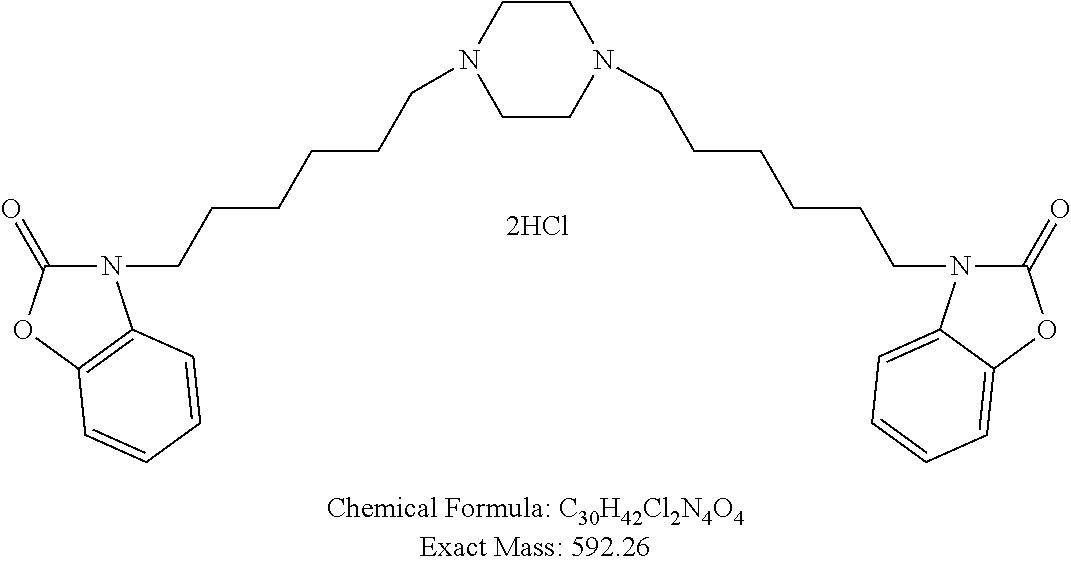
C1CN(CCCCCCN2C(=O)OC3=CC=CC=C32)CCN1CCCCCCN1C(=O)OC2=C1C=CC=C2
